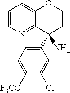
C1=CN=C2C(=C1)OCCC2(C1=CC=C([F3CO])C(Cl)=C1)N
